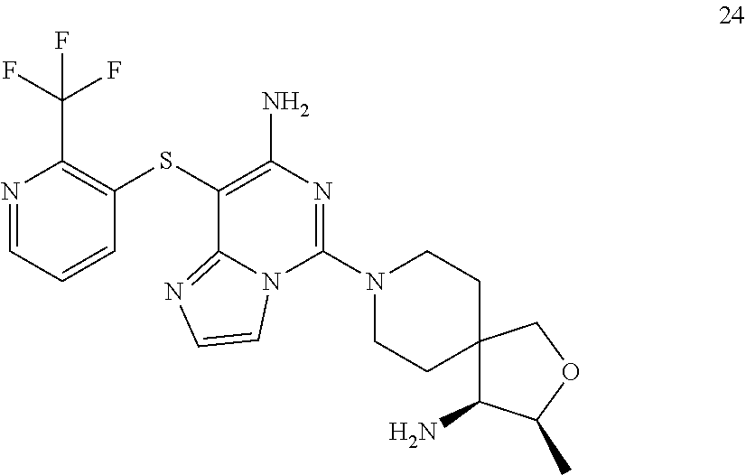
N1=CC=CC(SC2=C(N)N=C(N3CCC4(CC3)C(N)C(C)OC4)N3C2=NC=C3)=C1C(F)(F)F
